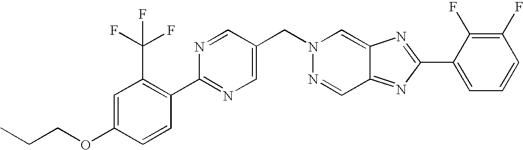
N1=CC(CN2N=CC3=NC(C4=CC=CC(F)=C4F)=NC3=C2)=CN=C1C1=C(C(F)(F)F)C=C(OCCC)C=C1
